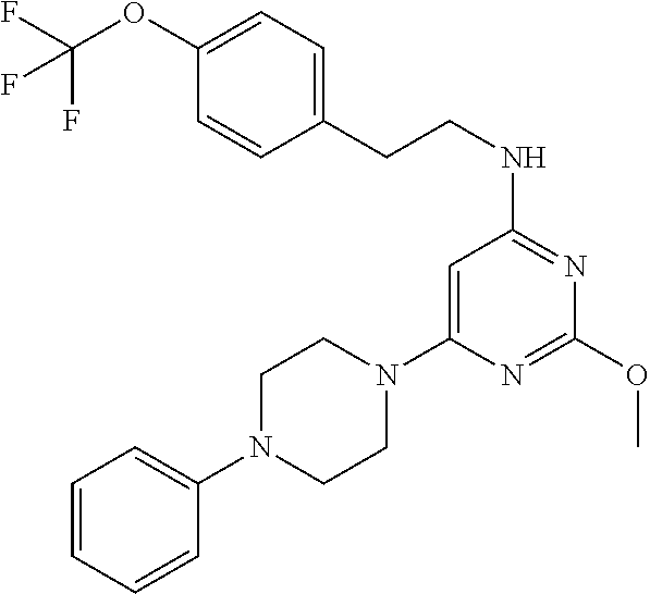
C1=C(OC(F)(F)F)C=CC(CCNC2=NC(OC)=NC(N3CCN(C4=CC=CC=C4)CC3)=C2)=C1
